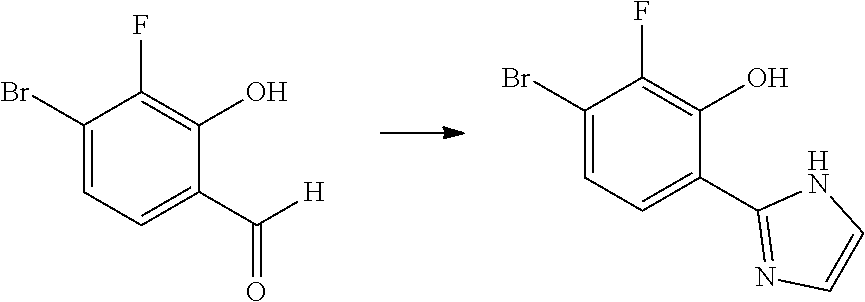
C1=C(Br)C(F)=C(O)C(C(=O)[H])=C1.C1=CNC(C2=CC=C(Br)C(F)=C2O)=N1
